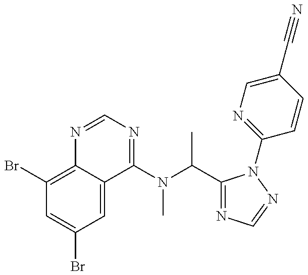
C1(Br)=C2C(=CC(Br)=C1)C(N(C(C)C1=NC=NN1C1=NC=C(C#N)C=C1)C)=NC=N2
